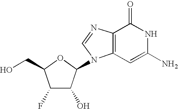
C1(F)C(O)C(N2C3=C(N=C2)C(=O)NC(N)=C3)OC1CO
